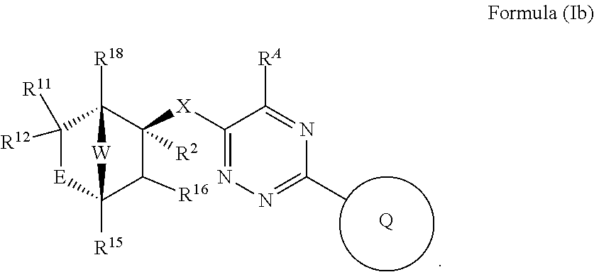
[Q].C1([R16])C([X]C2=NN=C(C)N=C2[RA])([R2])C2([R18])C([R12])([R11])[E]C1([R15])[W]2
